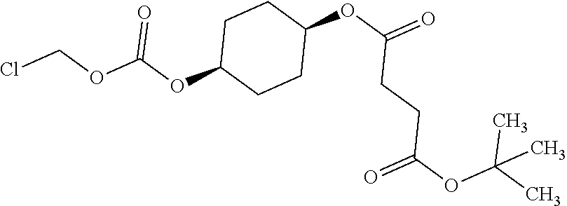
O(CCl)C(=O)OC1CCC(OC(CCC(=O)OC(C)(C)C)=O)CC1
